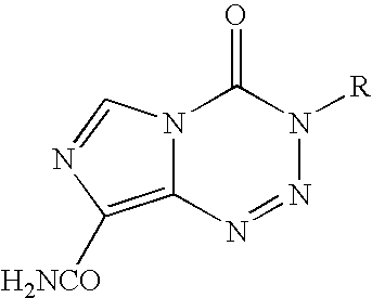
N12C(=C([H2NCO])N=C1)N=NN([R])C2=O
